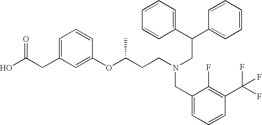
C(CC1=CC=CC(OC(CCN(CC(C2=CC=CC=C2)C2=CC=CC=C2)CC2=CC=CC(C(F)(F)F)=C2F)C)=C1)(O)=O
